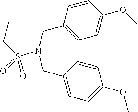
C1=CC(CN(S(CC)(=O)=O)CC2=CC=C(OC)C=C2)=CC=C1OC
